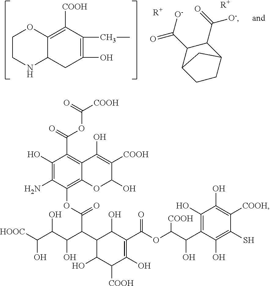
C1CNC2C(=C([COOH])C(CC)=C(O)C2)O1.C1(C([O-])=O)C(C([O-])=O)C2CCC1C2.[R+].[R+].C1(O)=C(N)C(OC(=O)C(C(O)C(O)C([HOOC])O)C2C(O)C([COOH])C(O)=C(C(OC(C(C3=C(O)C(O)=C([COOH])C(S)=C3O)O)[COOH])=O)C2O)=C2C(=C1C(OC(=O)[COOH])=O)C(O)=C([COOH])C(O)O2
